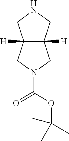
C12([H])C([H])(CNC1)CN(C(OC(C)(C)C)=O)C2
